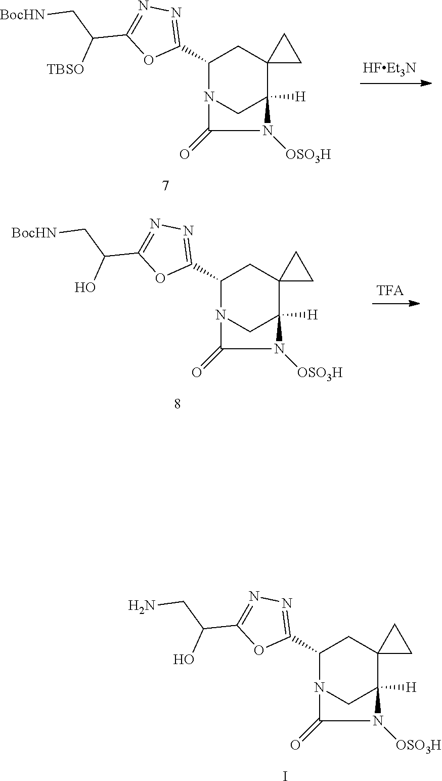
C1C2([H])N([OSO3H])C(=O)N1C(C1=NN=C(C(C[BocHN])[TBSO])O1)CC21CC1.C1C2([H])N([OSO3H])C(=O)N1C(C1=NN=C(C(C[BocHN])O)O1)CC21CC1.C1C2([H])N([OSO3H])C(=O)N1C(C1=NN=C(C(CN)O)O1)CC21CC1.I
